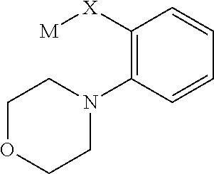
C1(N2CCOCC2)=C([X][M])C=CC=C1
